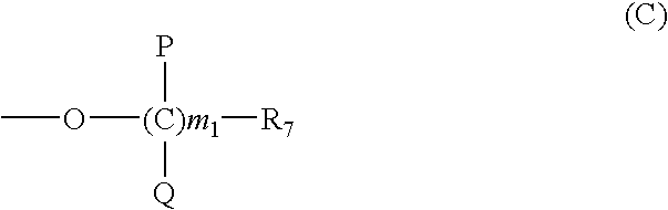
O([(C)m1]([R7])(P)[Q])C
